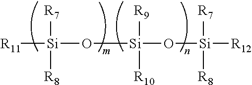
[Si](O[Si](O[Si]([R12])([R7])[R8])([R9])[R10])([R11])([R7])[R8]
